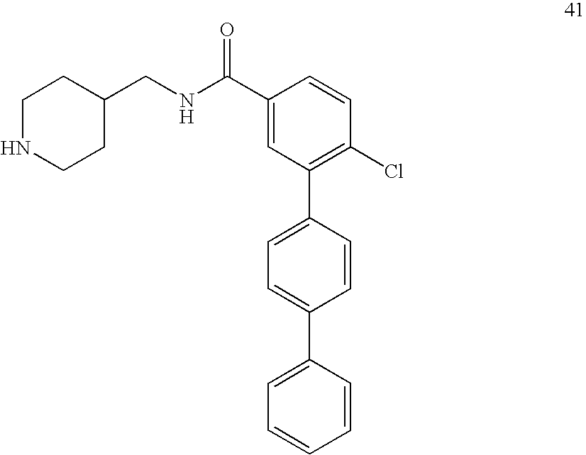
C1(C(NCC2CCNCC2)=O)=CC(C2=CC=C(C3=CC=CC=C3)C=C2)=C(Cl)C=C1
